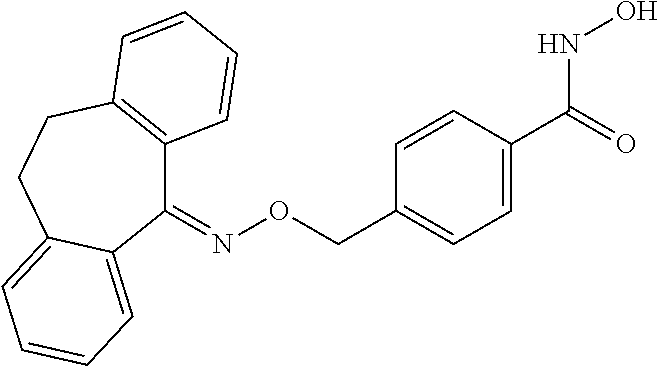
C12=C(CCC3=CC=CC=C3C1=NOCC1=CC=C(C(=O)NO)C=C1)C=CC=C2
